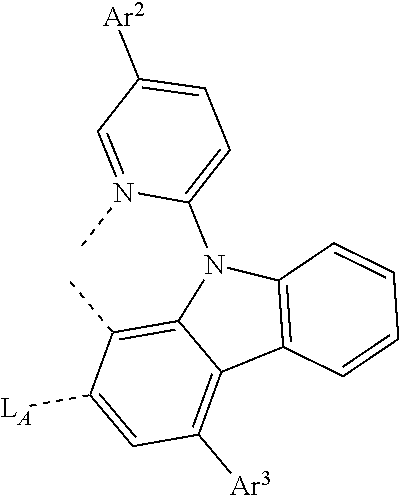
C12=C(C)C([LA])=CC([Ar3])=C1C1=C(N2C2=CC=C([Ar2])C=N2C)C=CC=C1
